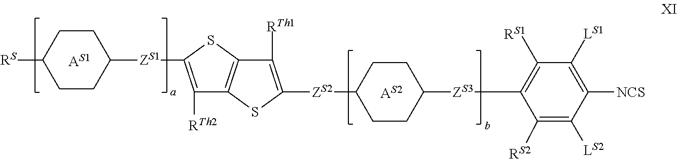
[RS]C1CCC([ZS1]C2=C([RTh2])C3=C(S2)C([RTh1])=C([ZS2]C2CCC([ZS3]C4=C([RS1])C([LS1])=C([NCS])C([LS2])=C4[RS2])CC2)S3)CC1
